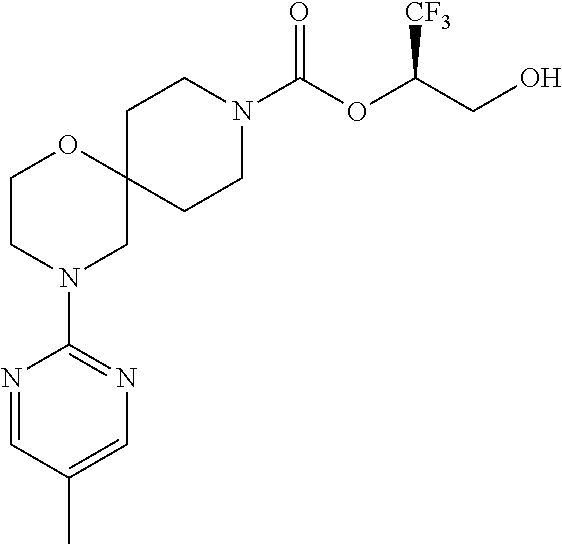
C12(CCN(C(OC(CO)[CF3])=O)CC1)OCCN(C1=NC=C(C)C=N1)C2
